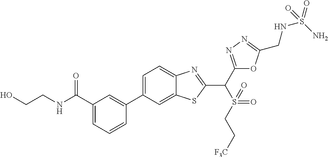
C1=CC=C(C(NCCO)=O)C=C1C1=CC=C2C(=C1)SC(C(C1=NN=C(CNS(=O)(N)=O)O1)S(CC[F3C])(=O)=O)=N2
